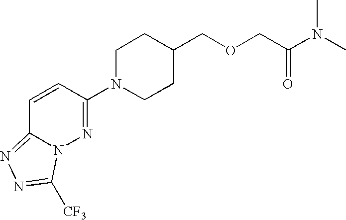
C1(N2CCC(COCC(N(C)C)=O)CC2)=NN2C(=NN=C2[CF3])C=C1
